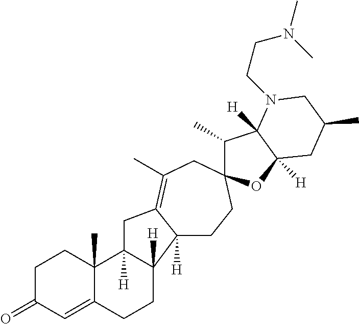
C1C(=O)C=C2C(C)(C1)C1([H])C([H])(CC2)C2([H])CCC3(CC(C)=C2C1)C(C)C1([H])C([H])(O3)CC(C)CN1CCN(C)C
